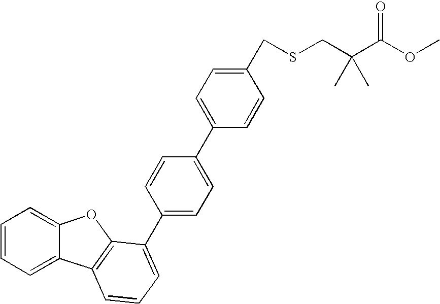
C1(C2=CC=C(C3=CC=CC4=C3OC3=CC=CC=C34)C=C2)=CC=C(CSCC(C(OC)=O)(C)C)C=C1
